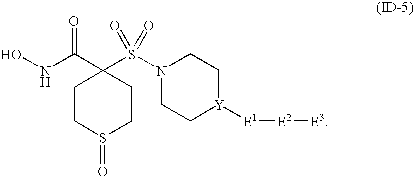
C1CS(=O)CCC1(C(NO)=O)S(N1CC[Y]([E1][E2][E3])CC1)(=O)=O
